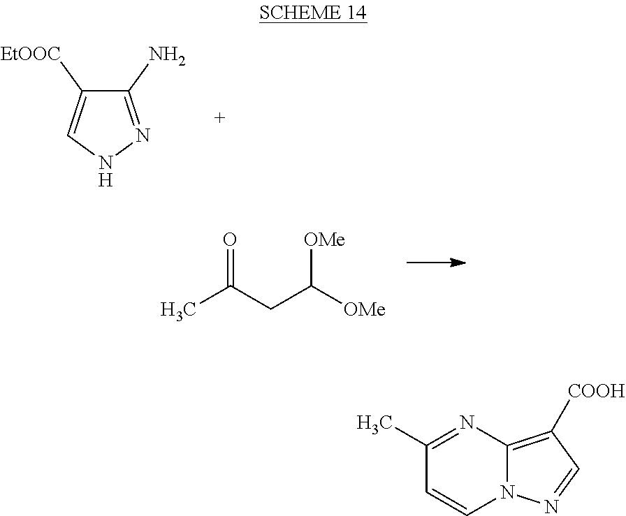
C1(N)=NNC=C1[EtOOC].CC(CC([OMe])[OMe])=O.C1(C)=NC2=C([COOH])C=NN2C=C1
